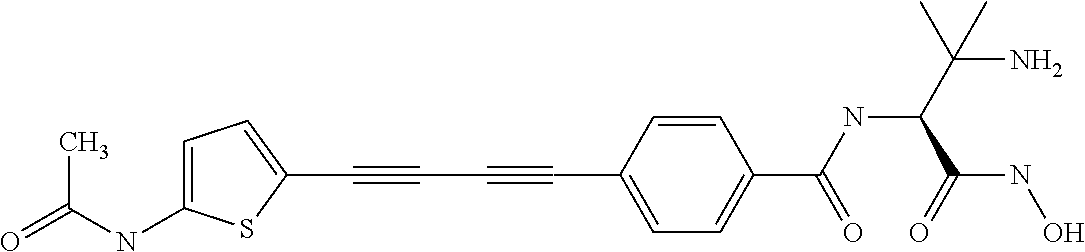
C(#CC#CC1=CC=C(C(NC(C(N)(C)C)C(NO)=O)=O)C=C1)C1=CC=C(NC(C)=O)S1
